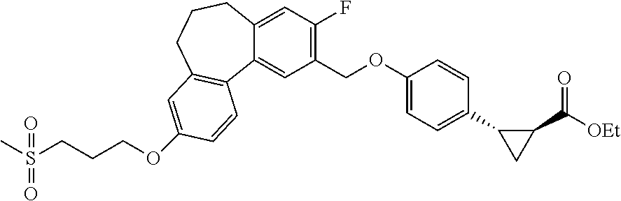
C12=CC(F)=C(COC3=CC=C(C4CC4C([OEt])=O)C=C3)C=C1C1=C(CCC2)C=C(OCCCS(C)(=O)=O)C=C1
